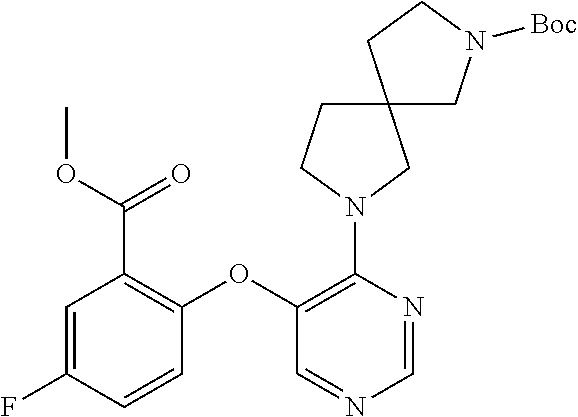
N1(C2=C(OC3=C(C(OC)=O)C=C(F)C=C3)C=NC=N2)CC2(CC1)CN([Boc])CC2
